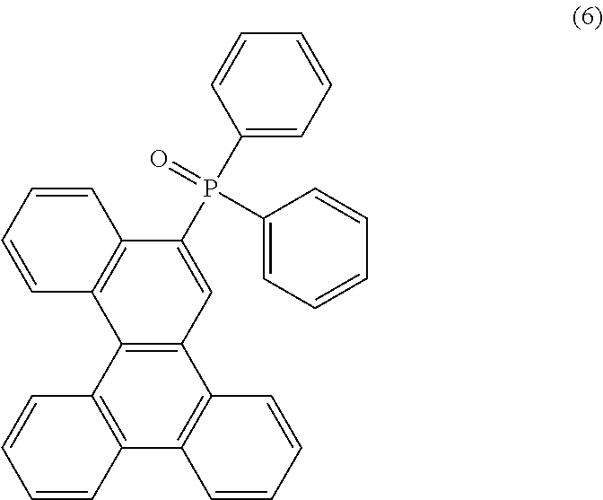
C12=C(C3=C(C4=C1C=CC=C4)C=CC=C3)C1=C(C(P(C3=CC=CC=C3)(=O)C3=CC=CC=C3)=C2)C=CC=C1
